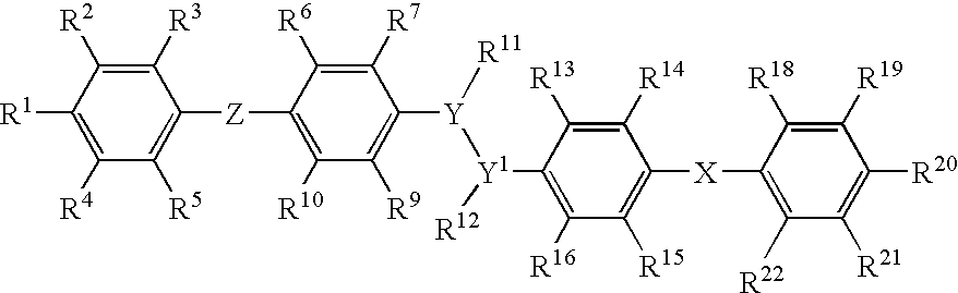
C1([R4])=C([R1])C([R2])=C([R3])C([Z]C2=C([R10])C([R9])=C([Y]([Y1]([R12])C3=C([R16])C([R15])=C([X]C4=C([R22])C([R21])=C([R20])C([R19])=C4[R18])C([R14])=C3[R13])[R11])C([R7])=C2[R6])=C1[R5]
